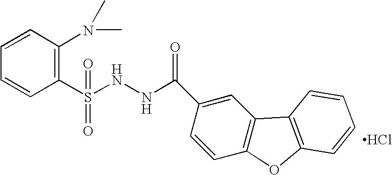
C1=CC(N(C)C)=C(S(=O)(NNC(=O)C2=CC3=C(C=C2)OC2=C3C=CC=C2)=O)C=C1.Cl
